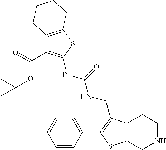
C12=C(SC(NC(NCC3=C(C4=CC=CC=C4)SC4=C3CCNC4)=O)=C1C(=O)OC(C)(C)C)CCCC2
